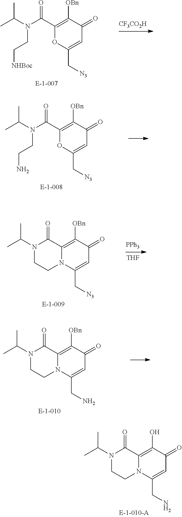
CC(N(C(C1=C([OBn])C(=O)C=C(C[N3])O1)=O)CC[NHBoc])C.[CF3CO2H].CC(N(C(C1=C([OBn])C(=O)C=C(C[N3])O1)=O)CCN)C.CC(N1C(=O)C2=C([OBn])C(=O)C=C(C[N3])N2CC1)C.[PPh3].[THF].CC(N1C(=O)C2=C([OBn])C(=O)C=C(CN)N2CC1)C.CC(N1C(=O)C2=C(O)C(=O)C=C(CN)N2CC1)C
